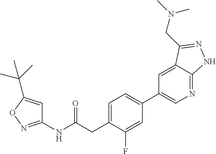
C1=C(CC(NC2=NOC(C(C)(C)C)=C2)=O)C(F)=CC(C2=CN=C3C(=C2)C(CN(C)C)=NN3)=C1
